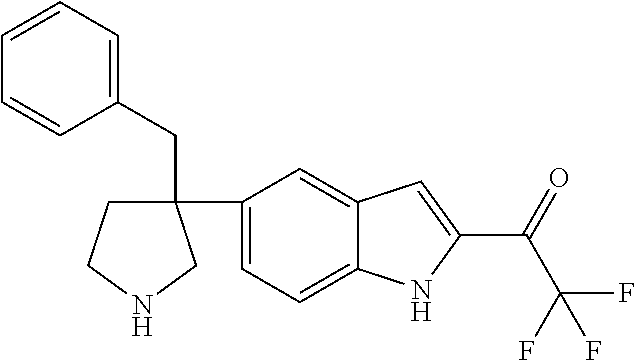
C1CNCC1(C1=CC=C2C(=C1)C=C(C(C(F)(F)F)=O)N2)CC1=CC=CC=C1
